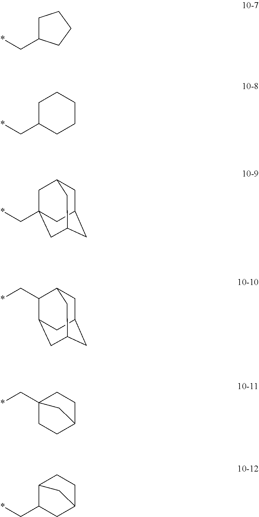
C1C(C*)CCC1.C1(C*)CCCCC1.C(C12CC3CC(CC(C1)C3)C2)*.C1C2CC3CC(C(C*)C1C3)C2.C12(C*)CCC(CC1)C2.C1(C*)CC2CCC1C2
